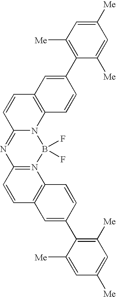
C1(C2=C([Me])C=C([Me])C=C2[Me])=CC2=C(C=C1)N1C(=NC3=N(C4=C(C=C3)C=C(C3=C([Me])C=C([Me])C=C3[Me])C=C4)B1(F)F)C=C2
